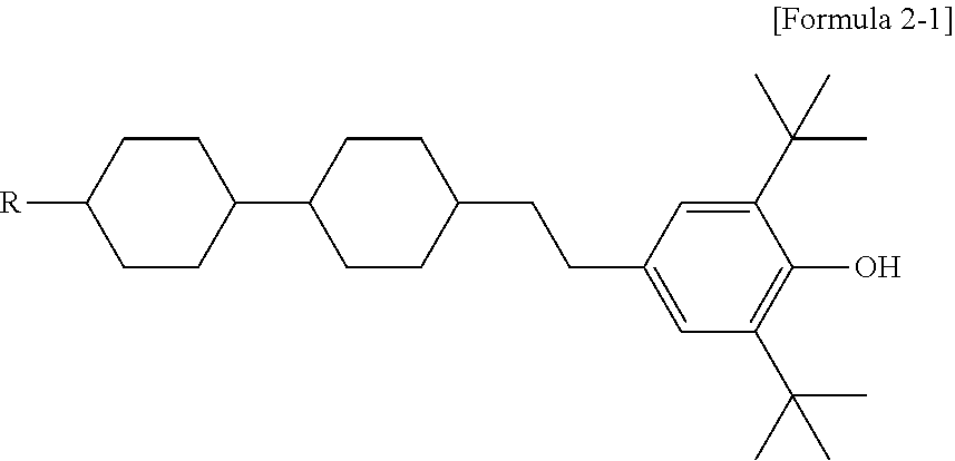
C1([R])CCC(C2CCC(CCC3=CC(C(C)(C)C)=C(O)C(C(C)(C)C)=C3)CC2)CC1
